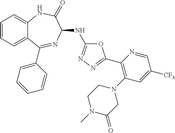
C1(C2=NN=C(NC3N=C(C4=CC=CC=C4)C4=CC=CC=C4NC3=O)O2)=C(N2CCN(C)C(=O)C2)C=C([CF3])C=N1
